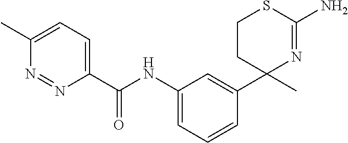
C1(NC(C2=CC=C(C)N=N2)=O)=CC=CC(C2(C)N=C(N)SCC2)=C1
